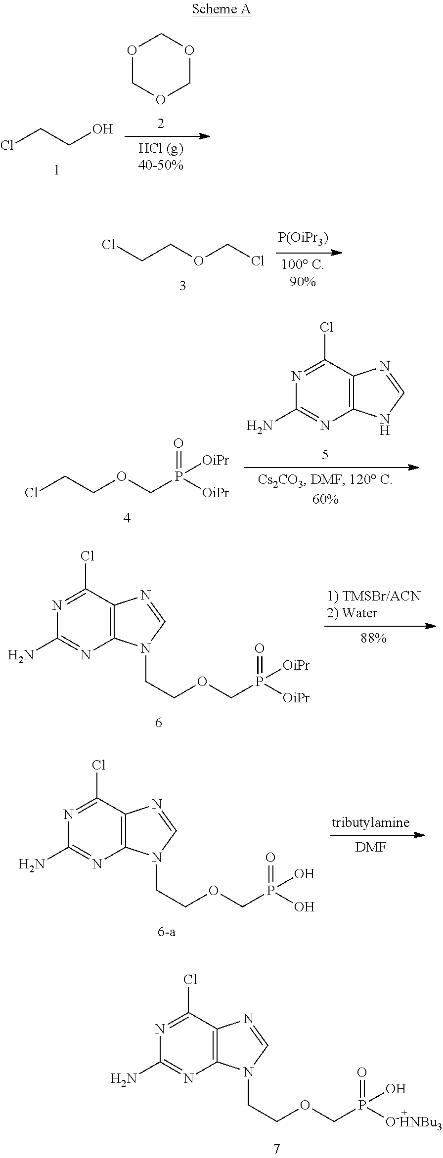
ClCCO.O1COCOC1.O(CCl)CCCl.ClCCOCP([OiPr])(=O)[OiPr].C12=C(C(Cl)=NC(N)=N1)N=CN2.C12=C(C(Cl)=NC(N)=N1)N=CN2CCOCP([OiPr])(=O)[OiPr].C12=C(C(Cl)=NC(N)=N1)N=CN2CCOCP(O)(=O)O.[DMF].C12=C(C(Cl)=NC(N)=N1)N=CN2CCOCP([O-HNBu3])(=O)O
